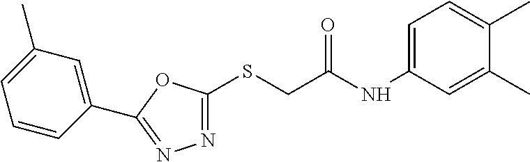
C1=CC(C2=NN=C(SCC(NC3=CC=C(C)C(C)=C3)=O)O2)=CC(C)=C1
